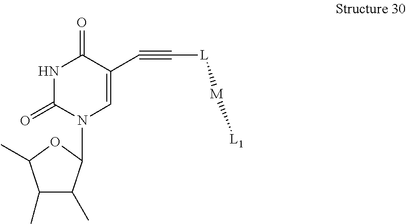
C1(C)C(C)C(N2C=C(C#C[L][M][L1])C(=O)NC2=O)OC1C
